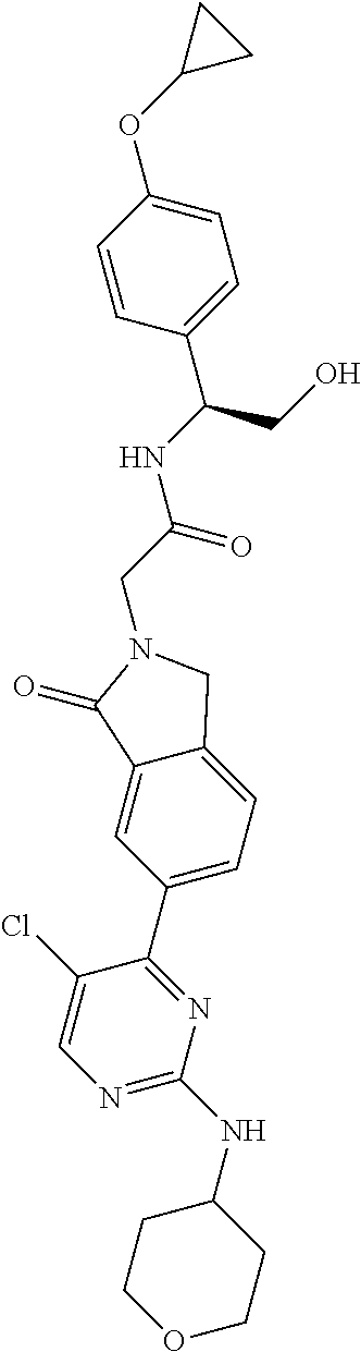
N(C(CN1CC2=CC=C(C3=NC(NC4CCOCC4)=NC=C3Cl)C=C2C1=O)=O)C(C1=CC=C(OC2CC2)C=C1)CO
